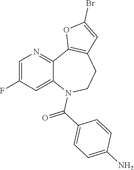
C1=C(F)C=C2C(=N1)C1=C(CCN2C(C2=CC=C(N)C=C2)=O)C=C(Br)O1
